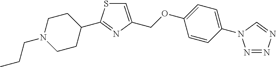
C1CN(CCC)CCC1C1=NC(COC2=CC=C(N3C=NN=N3)C=C2)=CS1
